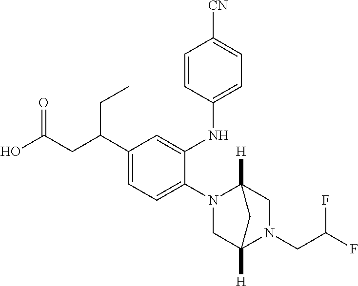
C1(N2CC3([H])N(CC(F)F)CC2([H])C3)=CC=C(C(CC(O)=O)CC)C=C1NC1=CC=C([CN])C=C1
